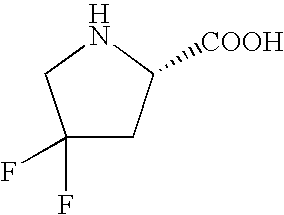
C1(F)(F)CC([COOH])NC1
